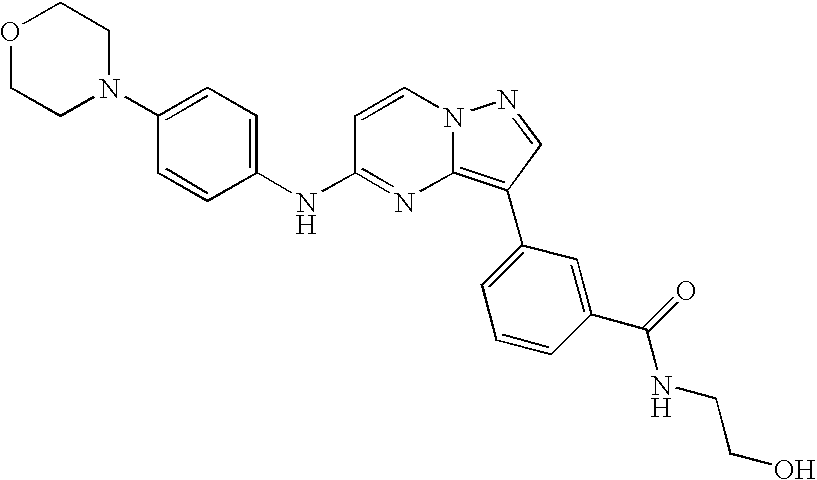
C1(NC2=NC3=C(C4=CC=CC(C(=O)NCCO)=C4)C=NN3C=C2)=CC=C(N2CCOCC2)C=C1
